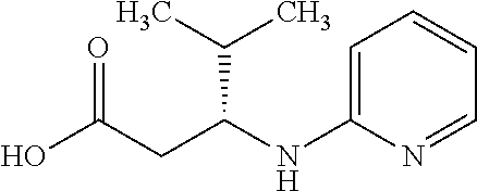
OC(CC(NC1=CC=CC=N1)C(C)C)=O
